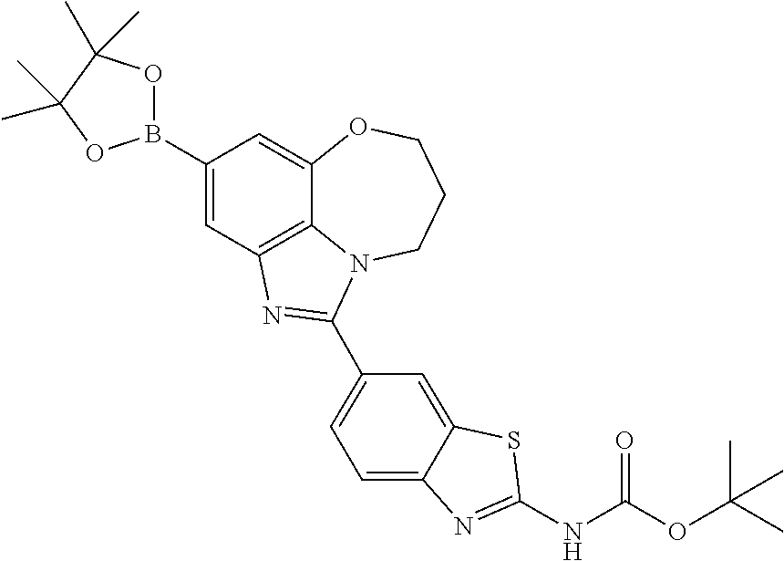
C1(B2OC(C)(C)C(C)(C)O2)=CC2=C3C(=C1)OCCCN3C(C1=CC=C3C(=C1)SC(NC(OC(C)(C)C)=O)=N3)=N2
